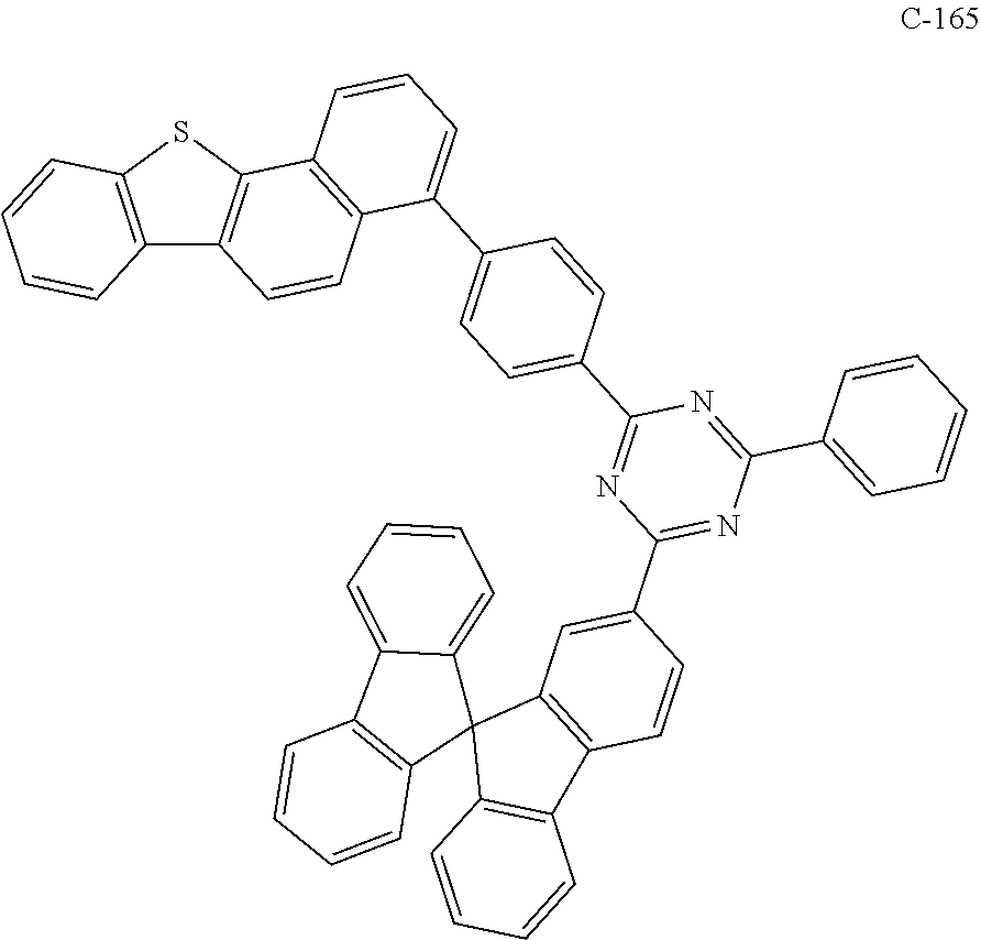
C12=C(SC3=C1C=CC1=C3C=CC=C1C1=CC=C(C3=NC(C4=CC5=C(C=C4)C4=C(C56C5=CC=CC=C5C5=C6C=CC=C5)C=CC=C4)=NC(C4=CC=CC=C4)=N3)C=C1)C=CC=C2
